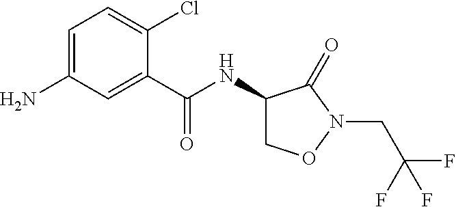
C1=C(N)C=C(C(NC2CON(CC(F)(F)F)C2=O)=O)C(Cl)=C1
